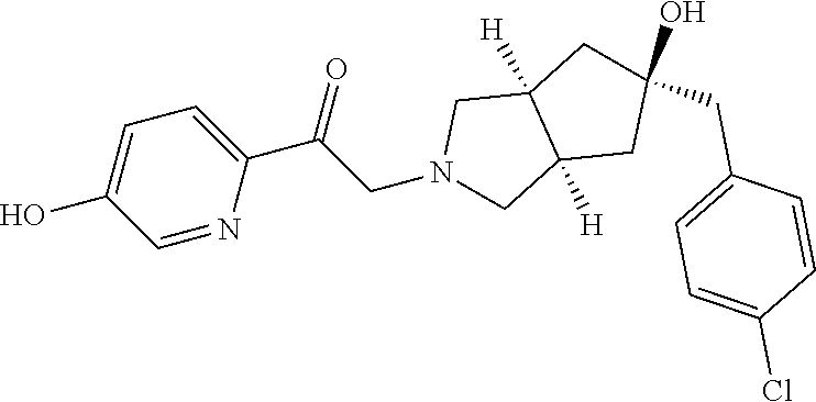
C1=C(Cl)C=CC(CC2(O)CC3([H])C([H])(CN(CC(C4=CC=C(O)C=N4)=O)C3)C2)=C1
